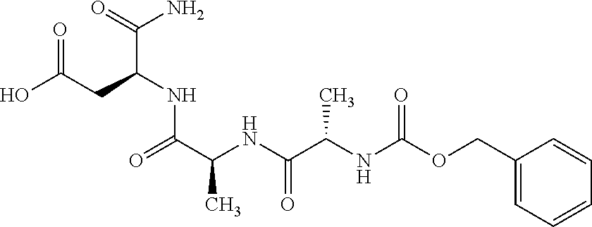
OC(CC(NC(C(NC(C(NC(OCC1=CC=CC=C1)=O)C)=O)C)=O)C(=O)N)=O
